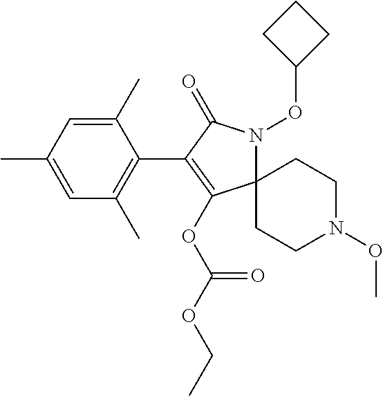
C1(C)=CC(C)=CC(C)=C1C1=C(OC(OCC)=O)C2(N(OC3CCC3)C1=O)CCN(OC)CC2
